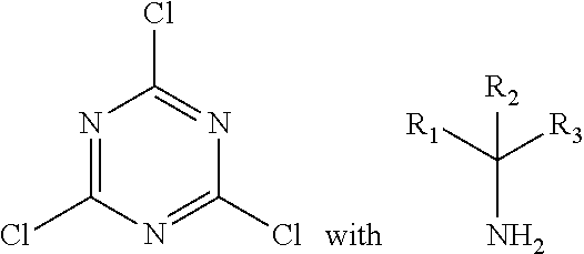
N1=C(Cl)N=C(Cl)N=C1Cl.NC([R1])([R3])[R2]
